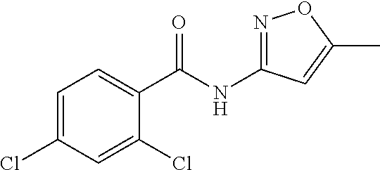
N1=C(NC(C2=CC=C(Cl)C=C2Cl)=O)C=C(C)O1
